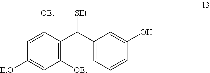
C1([OEt])=C(C(C2=CC=CC(O)=C2)[SEt])C([OEt])=CC([EtO])=C1
